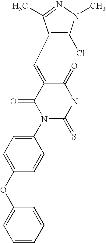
O=C1C(=CC2=C(Cl)N(C)N=C2C)C(=O)N(C2=CC=C(OC3=CC=CC=C3)C=C2)C(=S)N1
